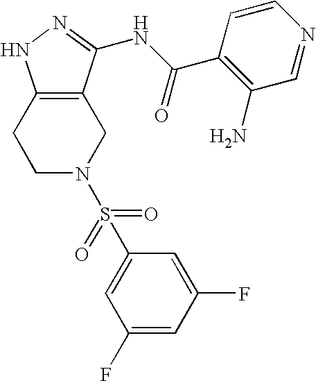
C1C2=C(CCN1S(C1=CC(F)=CC(F)=C1)(=O)=O)NN=C2NC(C1=C(N)C=NC=C1)=O
